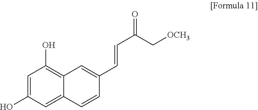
C1=C(O)C=C2C(=C1O)C=C(C=CC(C[OCH3])=O)C=C2
